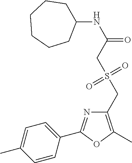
C1(NC(=O)CS(CC2=C(C)OC(C3=CC=C(C)C=C3)=N2)(=O)=O)CCCCCC1
